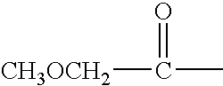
[CH3OCH2]C(C)=O
